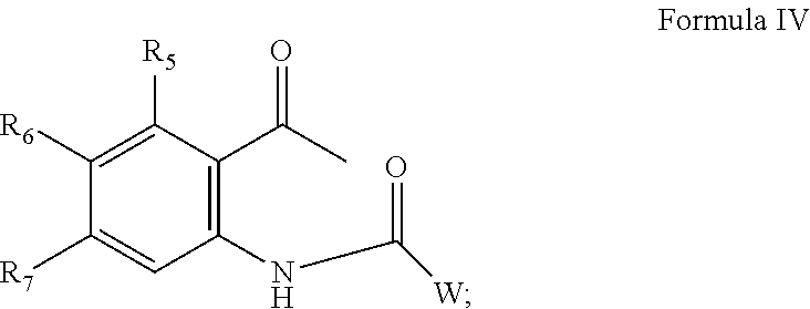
C1([R6])=C([R5])C(C(C)=O)=C(NC([W])=O)C=C1[R7]
